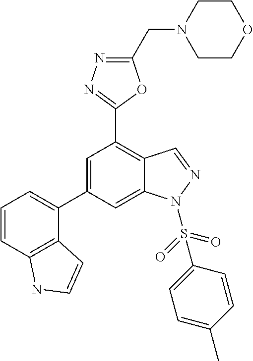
C1=C(C2=CC=CC3=C2C=CN3)C=C2C(=C1C1=NN=C(CN3CCOCC3)O1)C=NN2S(C1=CC=C(C)C=C1)(=O)=O
